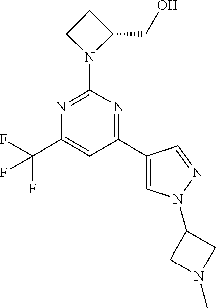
N1=C(N2C(CO)CC2)N=C(C2=CN(C3CN(C)C3)N=C2)C=C1C(F)(F)F
